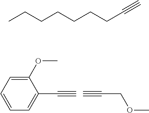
C1=C(OC)C(C#C)=CC=C1.C#CCOC.CCCCCCCC#C
